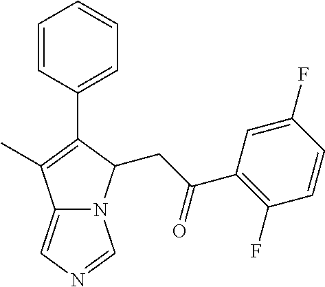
C1=C(F)C=CC(F)=C1C(CC1N2C(=CN=C2)C(C)=C1C1=CC=CC=C1)=O
